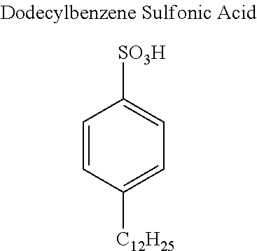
C1=CC([C12H25])=CC=C1[SO3H]
